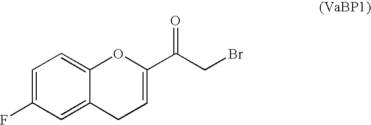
C1=C(F)C=C2C(=C1)OC(C(CBr)=O)=CC2
